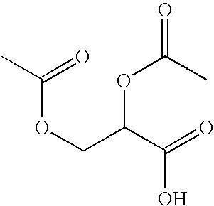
C(=O)(OCC(OC(C)=O)C(O)=O)C
